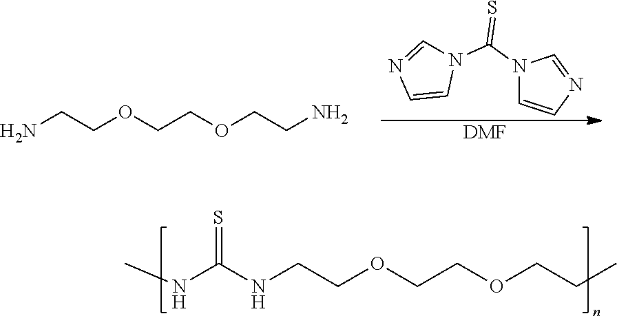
NCCOCCOCCN.N1(C(N2C=NC=C2)=S)C=CN=C1.[DMF].CNC(NCCOCCOCCC)=S
